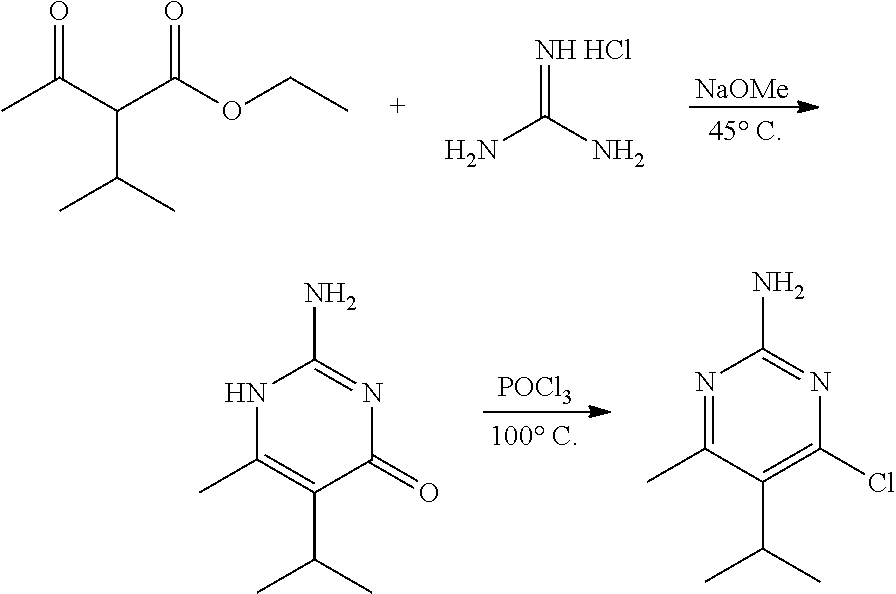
C(C(C(C)=O)C(OCC)=O)(C)C.[NH HCl]=C(N)N.[NaOMe].N1C(C)=C(C(C)C)C(=O)N=C1N.[POCl3].N1=C(C)C(C(C)C)=C(Cl)N=C1N
